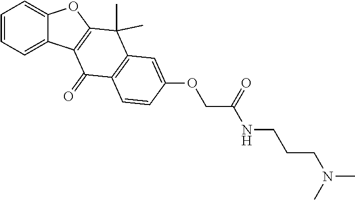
C1=CC=C2C(=C1)OC1=C2C(=O)C2=C(C1(C)C)C=C(OCC(=O)NCCCN(C)C)C=C2
